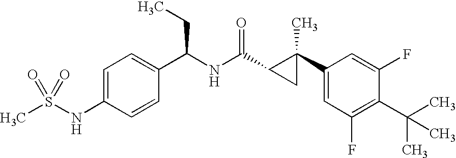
C1(C2(C)C(C(NC(C3=CC=C(NS(C)(=O)=O)C=C3)CC)=O)C2)=CC(F)=C(C(C)(C)C)C(F)=C1
